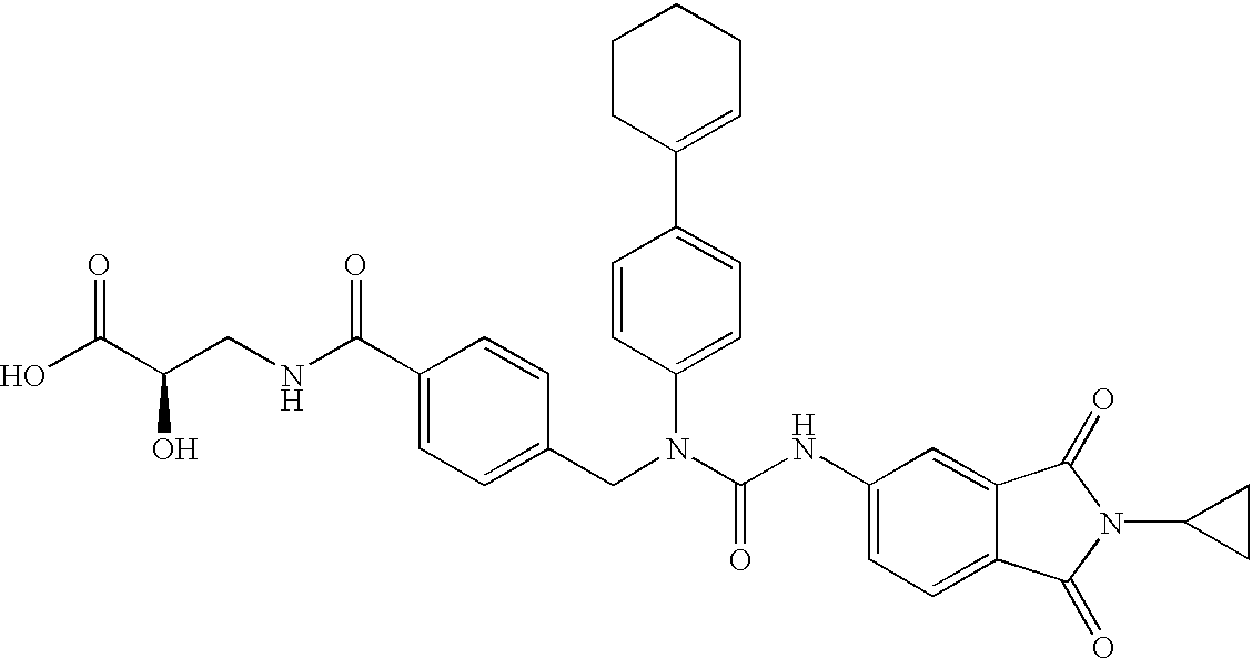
OC(C(CNC(C1=CC=C(CN(C(NC2=CC=C3C(=C2)C(=O)N(C2CC2)C3=O)=O)C2=CC=C(C3=CCCCC3)C=C2)C=C1)=O)O)=O
